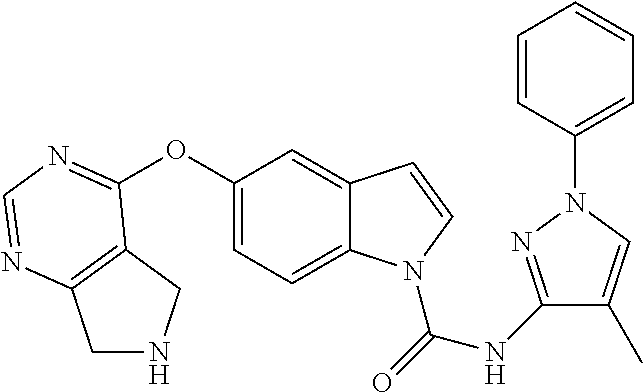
O(C1=CC=C2C(=C1)C=CN2C(=O)NC1=NN(C2=CC=CC=C2)C=C1C)C1=NC=NC2=C1CNC2
